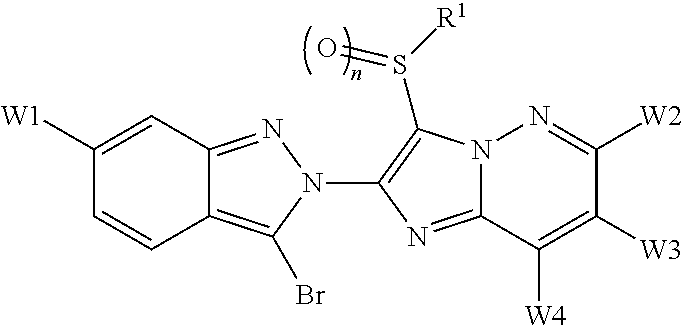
C1([W1])=CC2=NN(C3=C(S([R1])=O)N4C(=N3)C([W4])=C([W3])C([W2])=N4)C(Br)=C2C=C1
